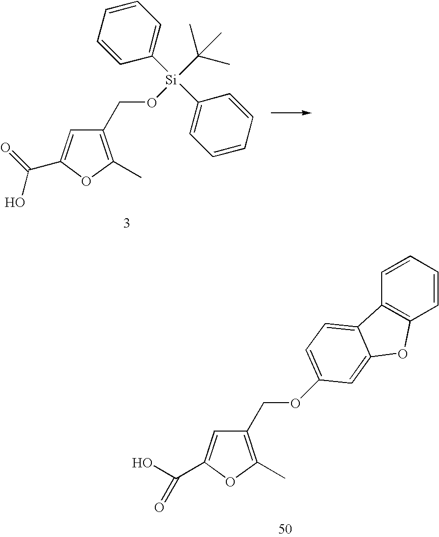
C1=CC=CC([Si](C2=CC=CC=C2)(C(C)(C)C)OCC2=C(C)OC(C(=O)O)=C2)=C1.C(C1=C(C)OC(C(O)=O)=C1)OC1=CC=C2C3=C(C=CC=C3)OC2=C1
